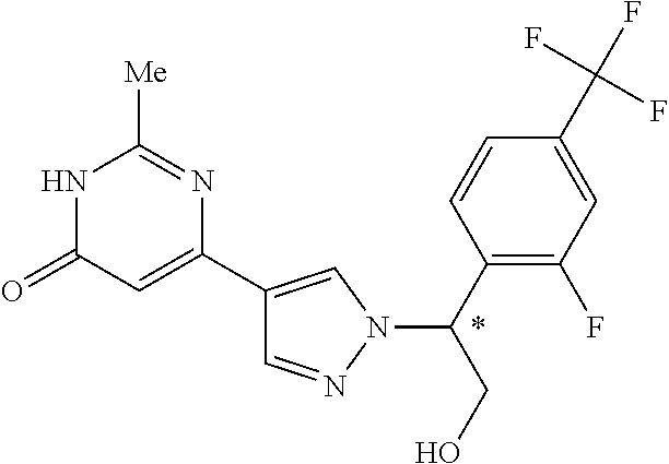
C1=NN(C(C2=C(F)C=C(C(F)(F)F)C=C2)CO)C=C1C1=CC(=O)NC([Me])=N1
